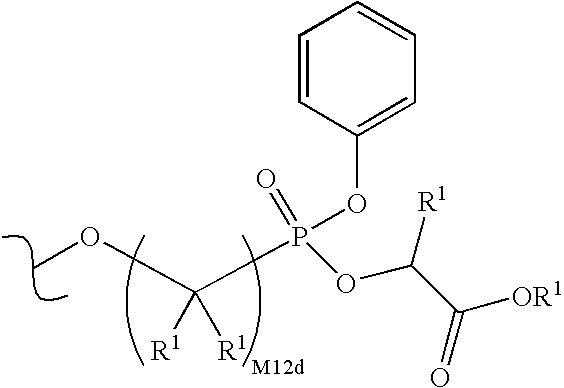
COC([R1])([R1])P(OC(C([OR1])=O)[R1])(OC1=CC=CC=C1)=O
